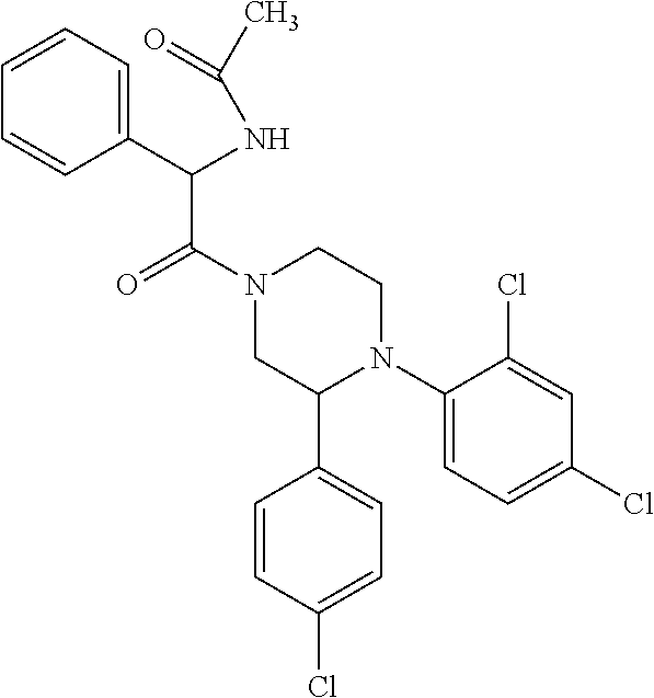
C(C(N1CC(C2=CC=C(Cl)C=C2)N(C2=CC=C(Cl)C=C2Cl)CC1)=O)(C1=CC=CC=C1)NC(C)=O
